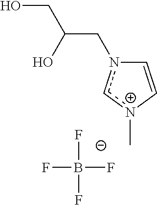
C1=C[n+](C)cn1CC(O)CO.B(F)(F)(F)F
